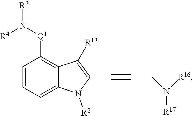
C1=C2C(=C([Q1]N([R3])[R4])C=C1)C([R13])=C(C#CCN([R17])[R16])N2[R2]
